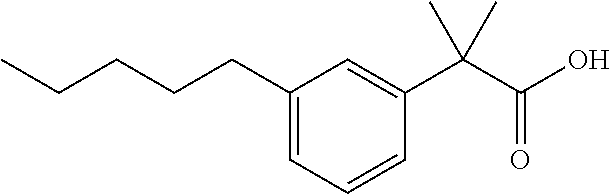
C1(CCCCC)=CC=CC(C(C(O)=O)(C)C)=C1
